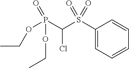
CCOP(C(S(C1=CC=CC=C1)(=O)=O)Cl)(OCC)=O
